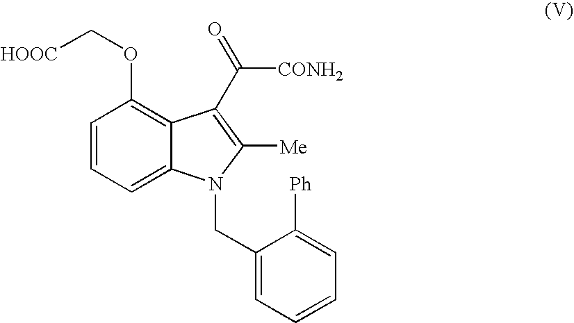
C1=CC=C2C(=C1OC[HOOC])C(C(=O)[CONH2])=C([Me])N2CC1=CC=CC=C1[Ph]
